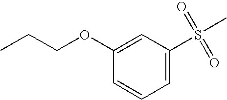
C1(OCCC)=CC(S(=O)(=O)C)=CC=C1
